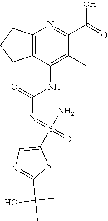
C12=C(C(NC(N=S(=O)(N)C3=CN=C(C(C)(C)O)S3)=O)=C(C)C(C(=O)O)=N1)CCC2
